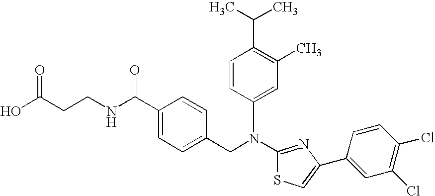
N(C1=NC(C2=CC(Cl)=C(Cl)C=C2)=CS1)(CC1=CC=C(C(NCCC(O)=O)=O)C=C1)C1=CC(C)=C(C(C)C)C=C1
